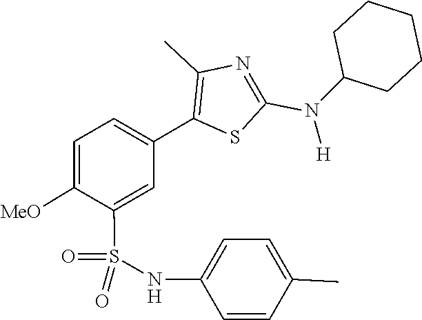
C1C(N(C2=NC(C)=C(C3=CC=C([MeO])C(S(=O)(NC4=CC=C(C)C=C4)=O)=C3)S2)[H])CCCC1
